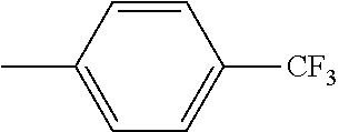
C1=C(C)C=CC([CF3])=C1
